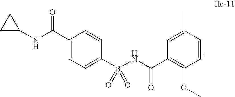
C1(C(NC2CC2)=O)=CC=C(S(NC(C2=C(OC)C=CC(C)=C2)=O)(=O)=O)C=C1
